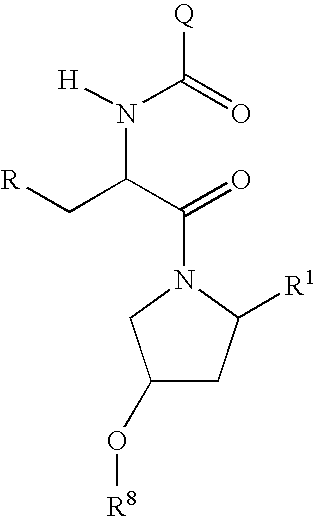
C1(O[R8])CC([R1])N(C(C(C[R])N([H])C([Q])=O)=O)C1
